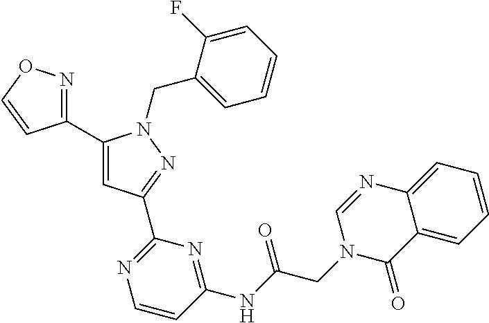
C1(C2=NOC=C2)=CC(C2=NC=CC(NC(CN3C(=O)C4=CC=CC=C4N=C3)=O)=N2)=NN1CC1=CC=CC=C1F
